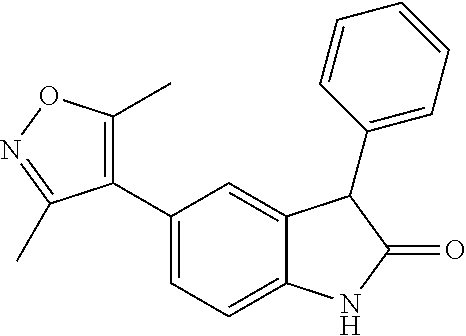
C1(C2=C(C)ON=C2C)=CC=C2C(=C1)C(C1=CC=CC=C1)C(=O)N2
